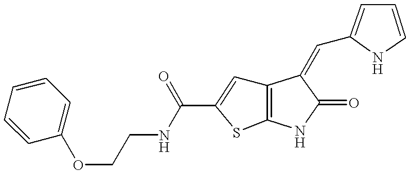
C12=C(NC(=O)C1=CC1=CC=CN1)SC(C(NCCOC1=CC=CC=C1)=O)=C2
